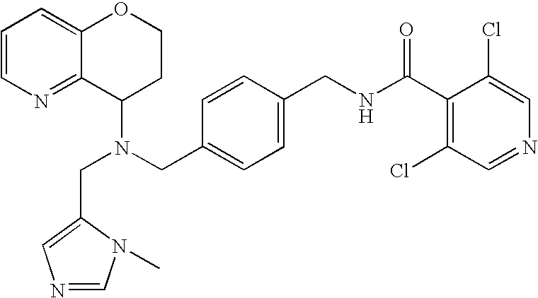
N(CC1=CC=C(CNC(C2=C(Cl)C=NC=C2Cl)=O)C=C1)(C1CCOC2=CC=CN=C12)CC1=CN=CN1C
